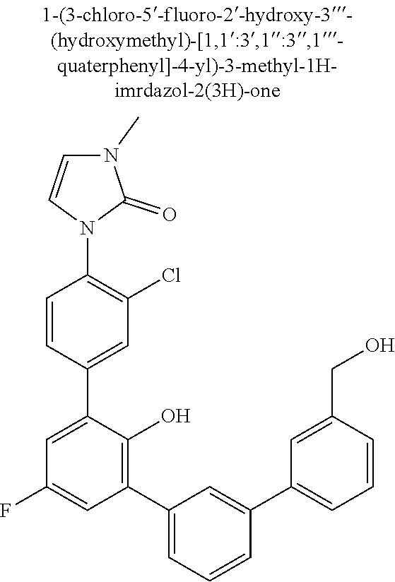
C1=CC(C2=CC(F)=CC(C3=CC=CC(C4=CC=CC(CO)=C4)=C3)=C2O)=CC(Cl)=C1N1C=CN(C)C1=O
